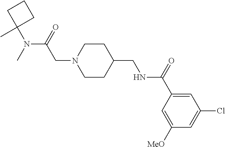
C1([MeO])=CC(C(=O)NCC2CCN(CC(N(C)C3(C)CCC3)=O)CC2)=CC(Cl)=C1
